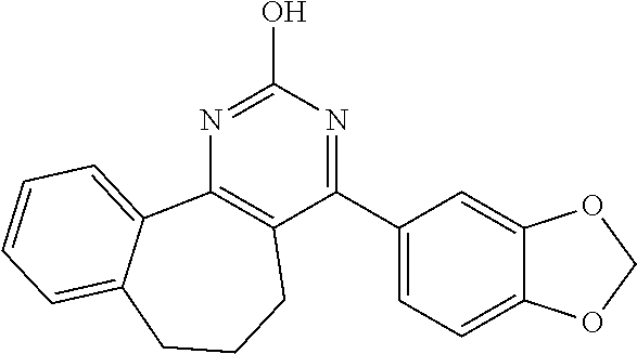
N1=C(O)N=C(C2=CC=C3C(=C2)OCO3)C2=C1C1=CC=CC=C1CCC2
